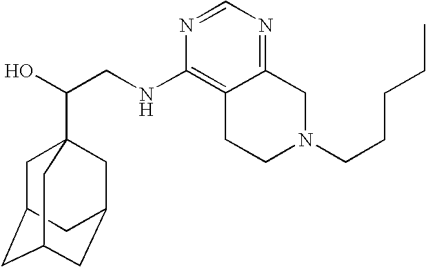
C(CNC1=C2C(=NC=N1)CN(CCCCC)CC2)(O)C12CC3CC(CC(C1)C3)C2
